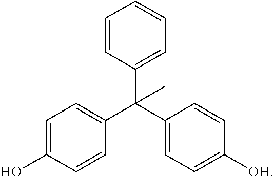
C1=CC(C(C2=CC=C([OH])C=C2)(C2=CC=C(O)C=C2)C)=CC=C1
